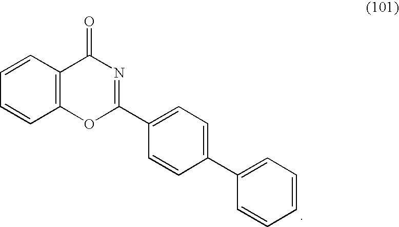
C12=C(C=CC=C1)C(=O)N=C(C1=CC=C(C3=CC=CC=C3)C=C1)O2
